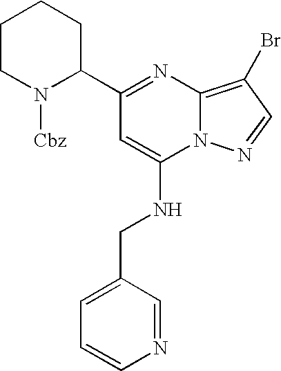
C1(C2=NC3=C(Br)C=NN3C(NCC3=CC=CN=C3)=C2)N([Cbz])CCCC1
